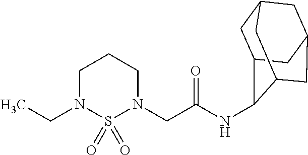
C(N1CCCN(CC(=O)NC2C3CC4CC(CC2C4)C3)S1(=O)=O)C
